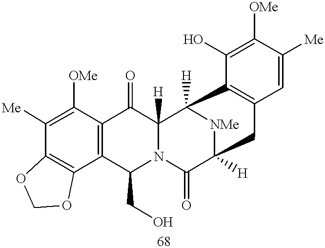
C12=C(C([OMe])=C([Me])C3=C1OCO3)C(=O)C1([H])N(C2CO)C(=O)C2([H])[NMe]C1([H])C1=C(C=C([Me])C([OMe])=C1O)C2
